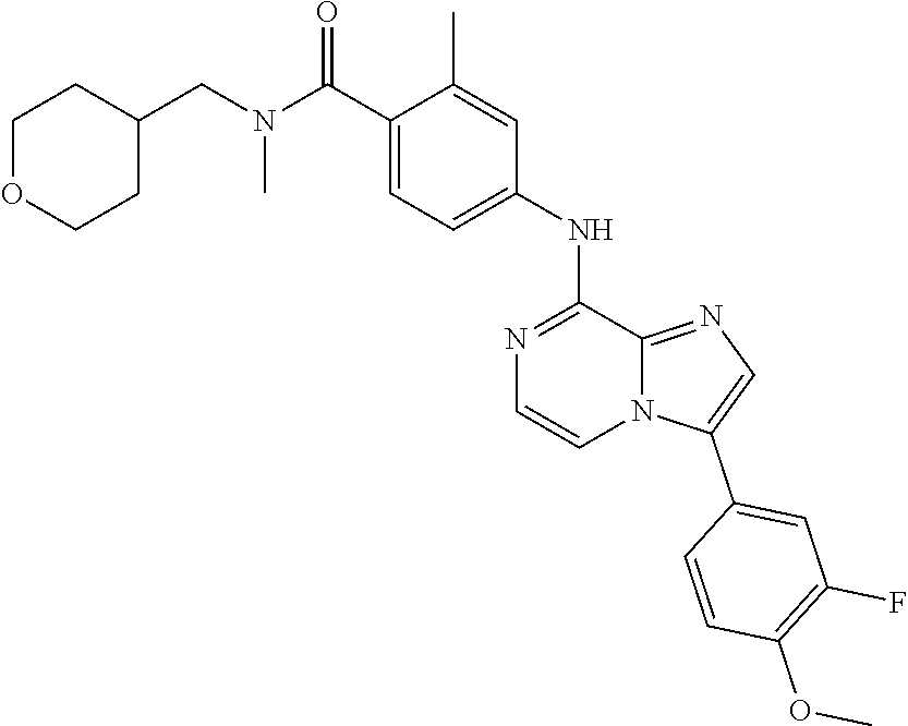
C(C1=CC=C(NC2=NC=CN3C2=NC=C3C2=CC(F)=C(OC)C=C2)C=C1C)(N(CC1CCOCC1)C)=O
